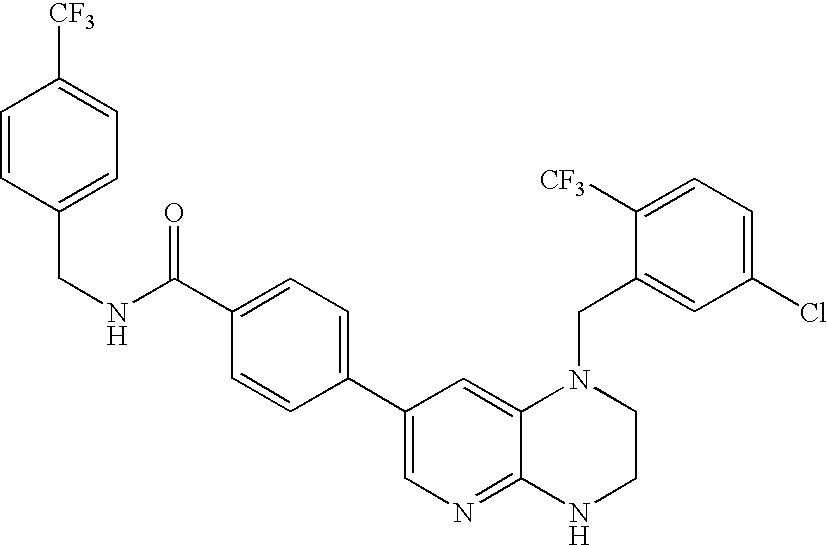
C1=C(C(NCC2=CC=C([CF3])C=C2)=O)C=CC(C2=CN=C3C(=C2)N(CC2=CC(Cl)=CC=C2[CF3])CCN3)=C1
